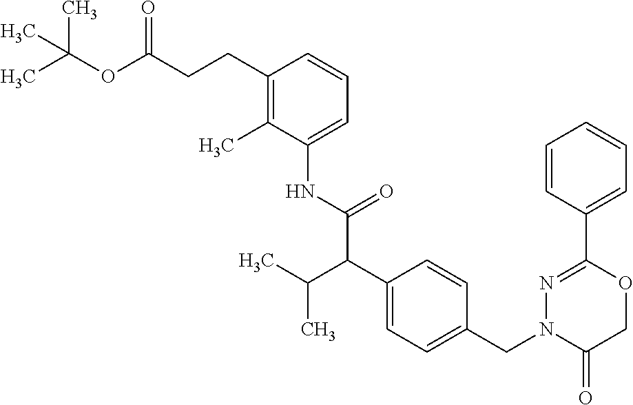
C1=CC(C2=NN(CC3=CC=C(C(C(C)C)C(NC4=CC=CC(CCC(OC(C)(C)C)=O)=C4C)=O)C=C3)C(=O)CO2)=CC=C1
